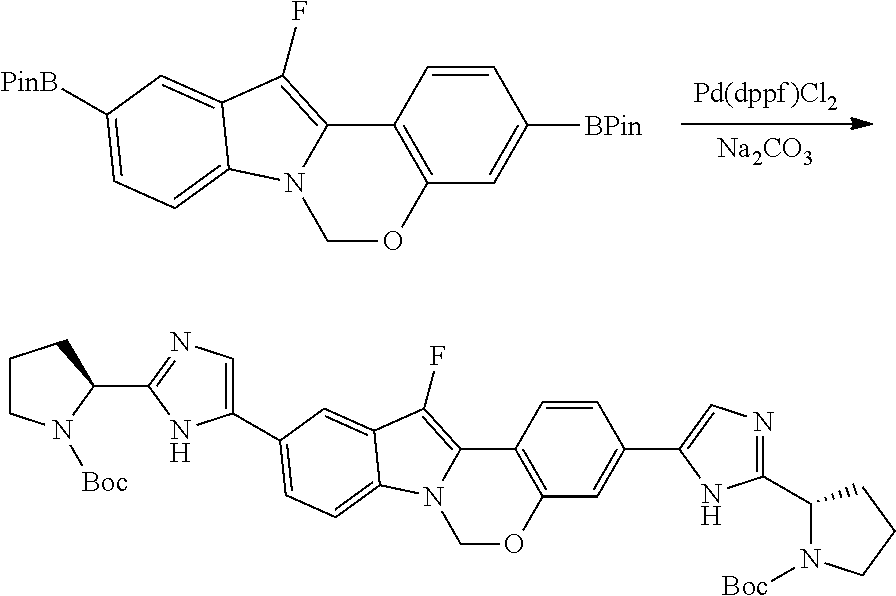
[Pd(dppf)Cl2].[Na2CO3].C12=C(C=C([BPin])C=C1)OCN1C2=C(F)C2=CC([PinB])=CC=C12.C12=C(C=C(C3=CN=C(C4CCCN4[Boc])N3)C=C1)OCN1C2=C(F)C2=CC(C3=CN=C(C4CCCN4[Boc])N3)=CC=C12
